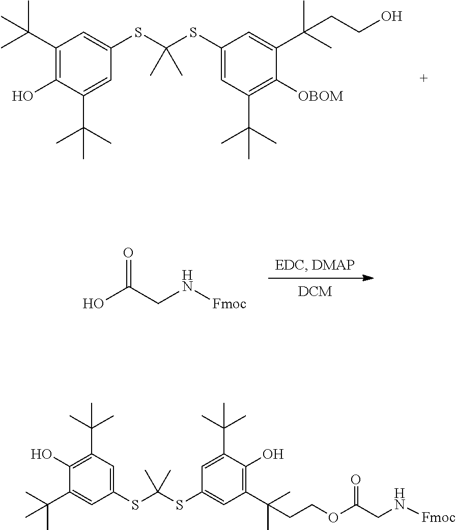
C1(C(C)(C)C)=C(O)C(C(C)(C)C)=CC(SC(SC2=CC(C(C)(C)C)=C([OBOM])C(C(C)(C)CCO)=C2)(C)C)=C1.O=C(CN[Fmoc])O.C1(C(C)(C)C)=CC(SC(SC2=CC(C(C)(C)CCOC(CN[Fmoc])=O)=C(O)C(C(C)(C)C)=C2)(C)C)=CC(C(C)(C)C)=C1O
